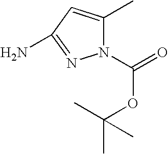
C1(C)=CC(N)=NN1C(OC(C)(C)C)=O
